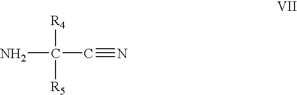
NC([R4])([R5])C#N
